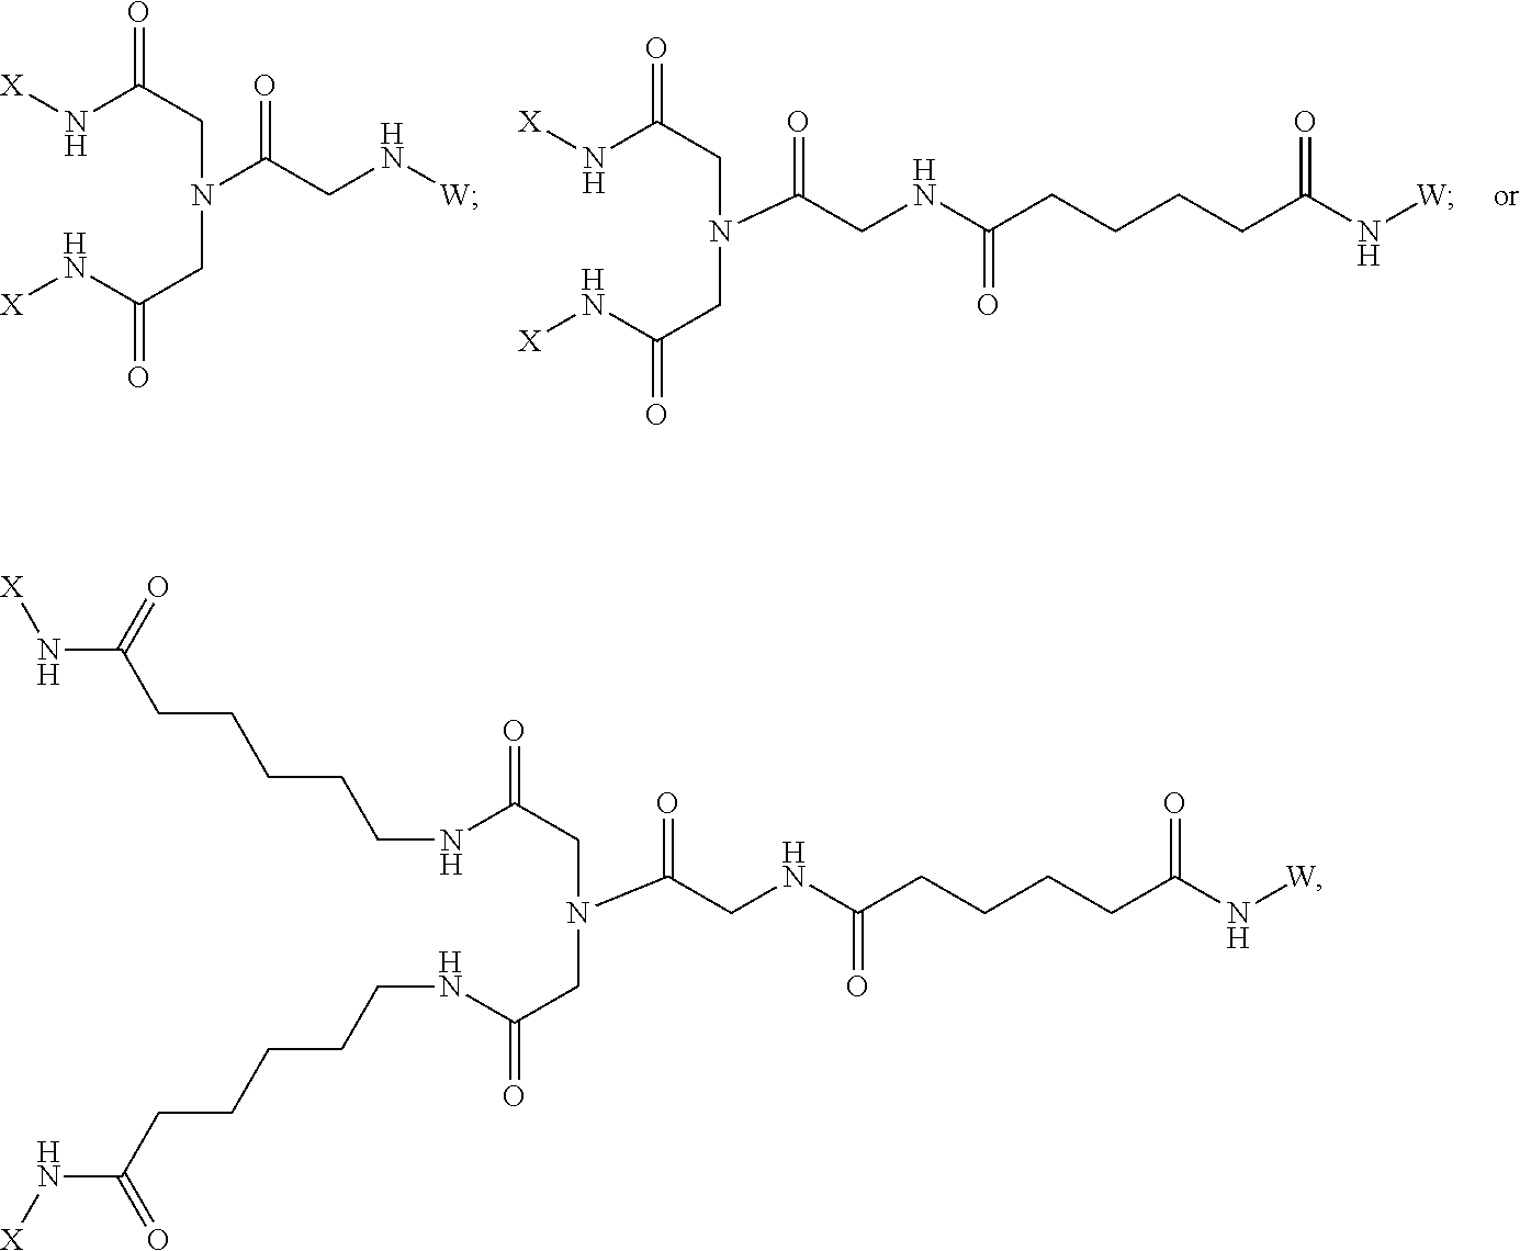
[X]NC(CN(CC(N[X])=O)C(CNC(CCCCC(N[W])=O)=O)=O)=O.[X]NC(CN(CC(N[X])=O)C(CN[W])=O)=O.C(NC(CN(CC(NCCCCCC(N[X])=O)=O)C(CNC(CCCCC(N[W])=O)=O)=O)=O)CCCCC(N[X])=O
